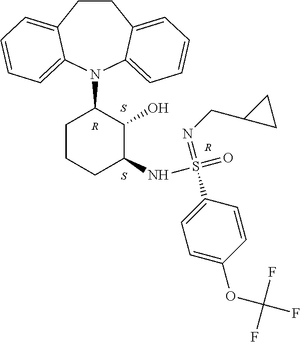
[R].S.S.N1(C2CCCC(NS(C3=CC=C(OC(F)(F)F)C=C3)(=NCC3CC3)=O)C2O)C2=CC=CC=C2CCC2=CC=CC=C12.[R]
